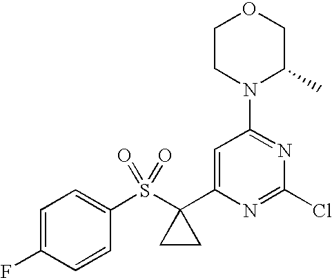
N1(C2=NC(Cl)=NC(C3(S(C4=CC=C(F)C=C4)(=O)=O)CC3)=C2)C(C)COCC1
